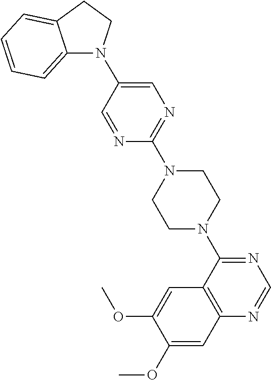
C12=CC=CC=C1CCN2C1=CN=C(N2CCN(C3=NC=NC4=C3C=C(OC)C(OC)=C4)CC2)N=C1
